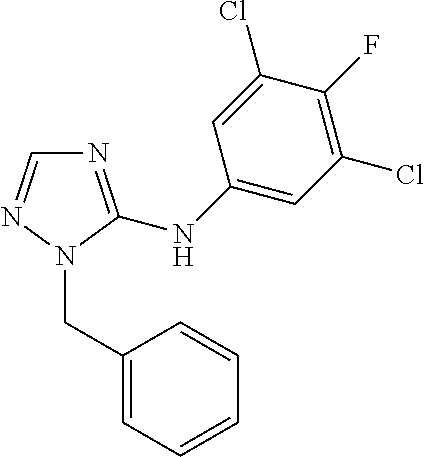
C1=NN(CC2=CC=CC=C2)C(NC2=CC(Cl)=C(F)C(Cl)=C2)=N1
